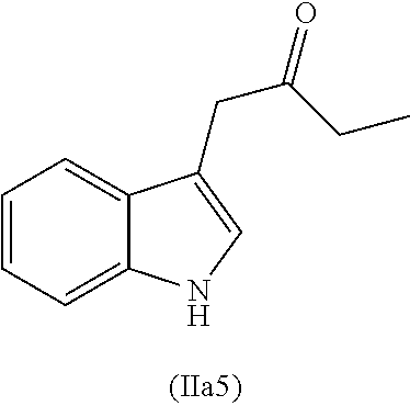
C1=CC=C2C(=C1)C(CC(CC)=O)=CN2
